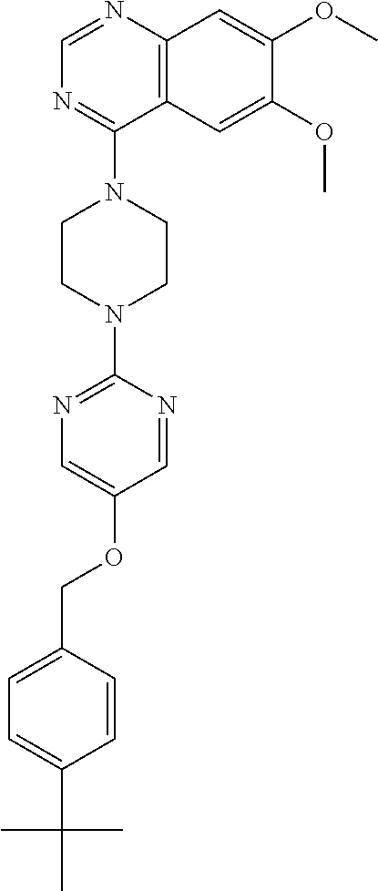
C12=C(N=CN=C1N1CCN(C3=NC=C(OCC4=CC=C(C(C)(C)C)C=C4)C=N3)CC1)C=C(OC)C(OC)=C2
